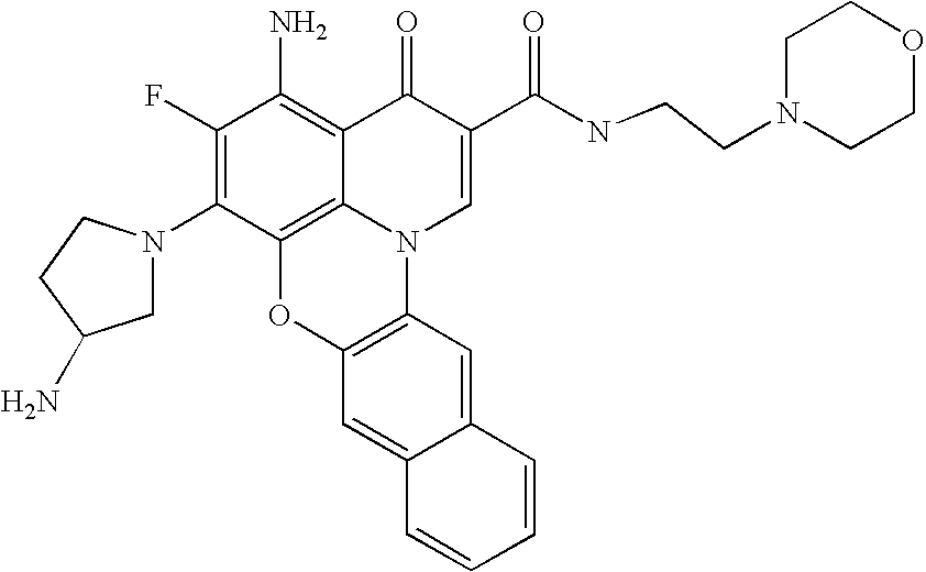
C1(F)=C(N2CC(N)CC2)C2=C3C(=C1N)C(=O)C(C(NCCN1CCOCC1)=O)=CN3C1=C(O2)C=C2C(=C1)C=CC=C2
